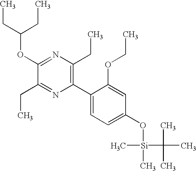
C1(OC(CC)CC)=NC(CC)=C(C2=CC=C(O[Si](C)(C)C(C)(C)C)C=C2OCC)N=C1CC
